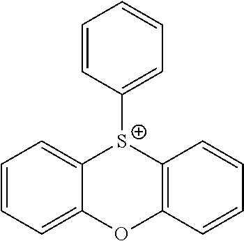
C1=CC=C2C(=C1)[S+](C1=CC=CC=C1)C1=C(C=CC=C1)O2
